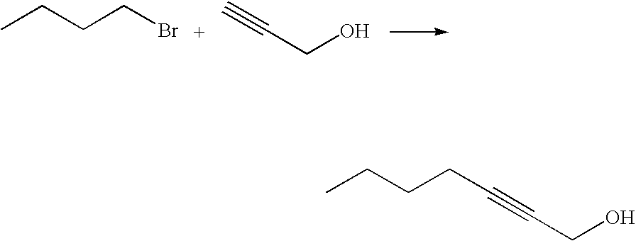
CCCCBr.C#CCO.CCCCC#CCO
